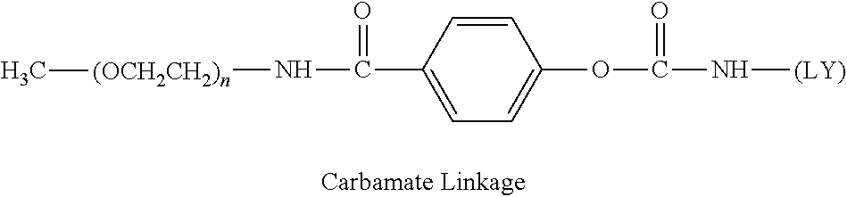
C(N[(LY)])(=O)OC1=CC=C(C(N[(OCH2CH2)n]C)=O)C=C1
